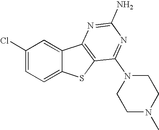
C1(Cl)=CC=C2C(=C1)C1=C(S2)C(N2CCN(C)CC2)=NC(N)=N1
